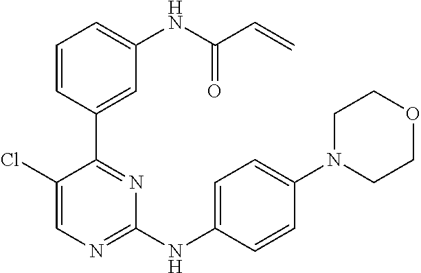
C1=C(C2=NC(NC3=CC=C(N4CCOCC4)C=C3)=NC=C2Cl)C=CC=C1NC(C=C)=O
